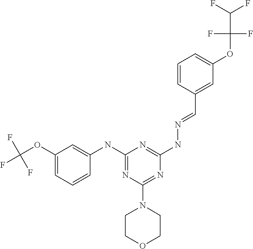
C1(OC(F)(F)F)=CC=CC(NC2=NC(N3CCOCC3)=NC(NN=CC3=CC(OC(C(F)F)(F)F)=CC=C3)=N2)=C1
